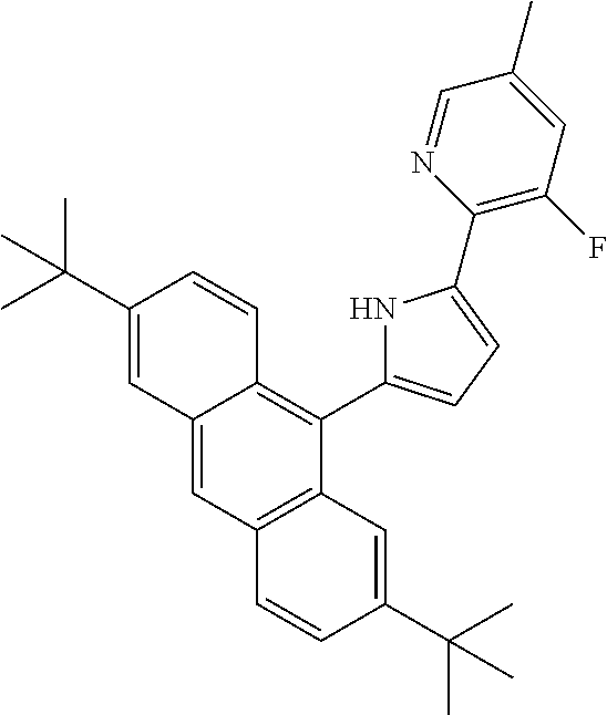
C12=CC3=C(C(C4=CC=C(C5=C(F)C=C(C)C=N5)N4)=C1C=CC(C(C)(C)C)=C2)C=C(C(C)(C)C)C=C3
